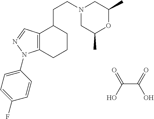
N1(CCC2C3=C(CCC2)N(C2=CC=C(F)C=C2)N=C3)CC(C)OC(C)C1.C(C(=O)O)(O)=O
